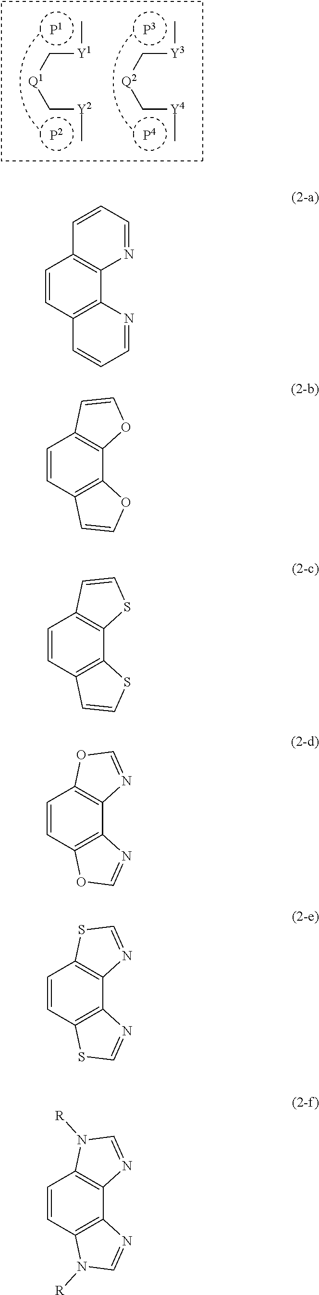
C[Y1]C[Q1]C[Y2]C.C[Y3]C[Q2]C[Y4]C.C1=CC2=C(C3=C1C=CC=N3)N=CC=C2.C1=CC2=C(C3=C1C=CO3)OC=C2.C1=CC2=C(C3=C1C=CS3)SC=C2.C1=CC2=C(C3=C1OC=N3)N=CO2.C1=CC2=C(C3=C1SC=N3)N=CS2.C1=CC2=C(C3=C1N([R])C=N3)N=CN2[R]
